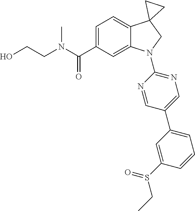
C(C1=CC=C2C(=C1)N(C1=NC=C(C3=CC=CC(S(=O)CC)=C3)C=N1)CC21CC1)(=O)N(C)CCO
